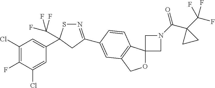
N1=C(C2=CC3=C(C4(OC3)CN(C(C3(C(F)(F)F)CC3)=O)C4)C=C2)CC(C2=CC(Cl)=C(F)C(Cl)=C2)(C(F)(F)F)S1
